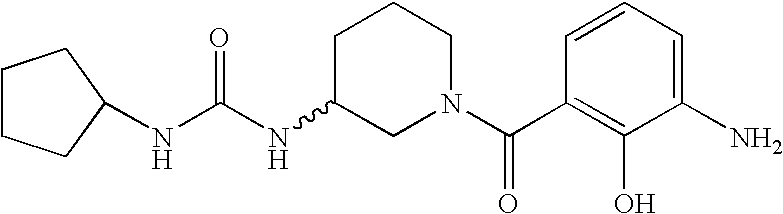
C1CCC(NC(NC2CN(C(C3=C(O)C(N)=CC=C3)=O)CCC2)=O)C1
